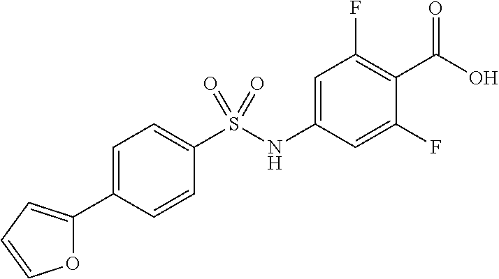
OC(=O)C1=C(F)C=C(NS(C2=CC=C(C3=CC=CO3)C=C2)(=O)=O)C=C1F
